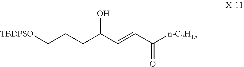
[n-C7H15]C(C=CC(CCC[TBDPSO])O)=O
